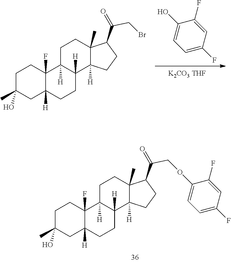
C1(O)=CC=C(F)C=C1F.[K2CO3 THF].C1C(C)(O)CC2([H])C(F)(C1)C1([H])C([H])(CC2)C2([H])C(C)(CC1)C(C(=O)CBr)CC2.C1C(C)(O)CC2([H])C(F)(C1)C1([H])C([H])(CC2)C2([H])C(C)(CC1)C(C(=O)COC1=CC=C(F)C=C1F)CC2
